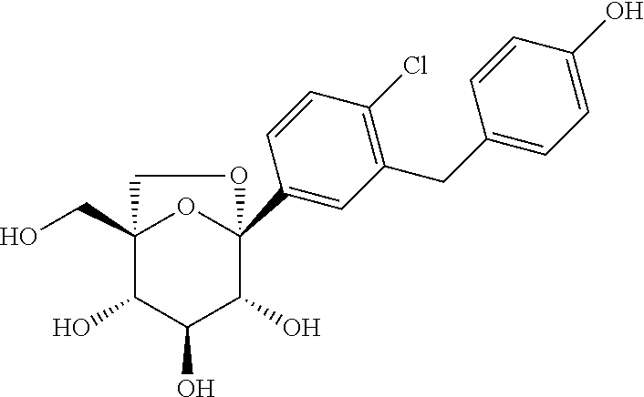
C1(CC2=CC=C(O)C=C2)=C(Cl)C=CC(C23OC(CO)(C(O)C(O)C2O)CO3)=C1
